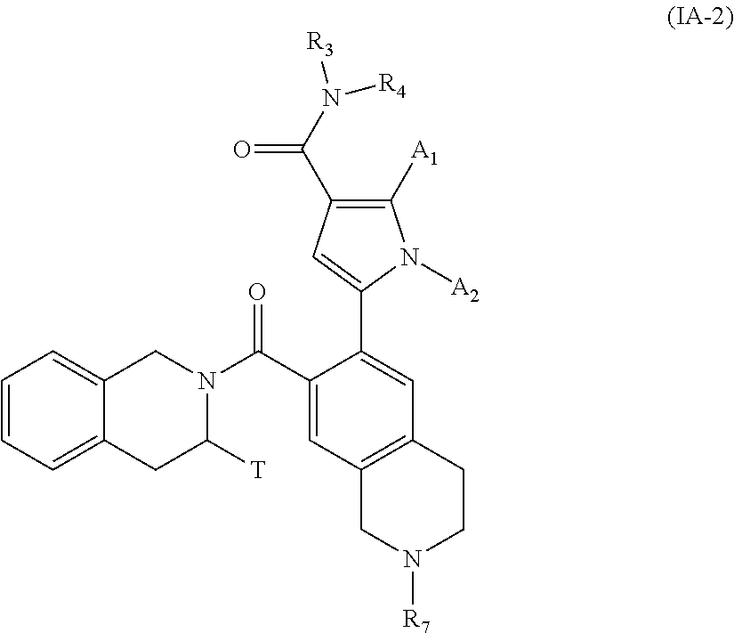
C1=C2C(=CC=C1)CN(C(C1=CC3=C(C=C1C1=CC(C(N([R4])[R3])=O)=C([A1])N1[A2])CCN([R7])C3)=O)C([T])C2
